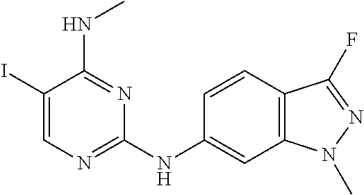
C1(I)=CN=C(NC2=CC3=C(C=C2)C(F)=NN3C)N=C1NC
